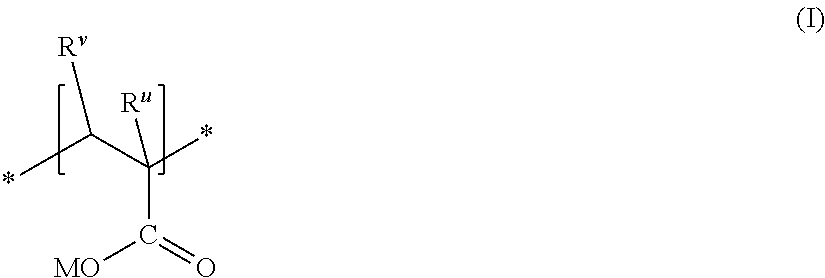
[Rv]C(C(C(=O)[MO])(*)[Ru])*
